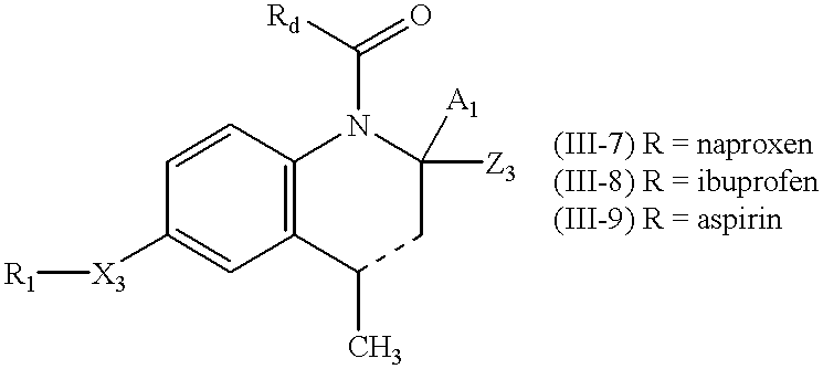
C1=CC2=C(C=C1[X3][R1])C(C)CC([Z3])([A1])N2C([Rd])=O
